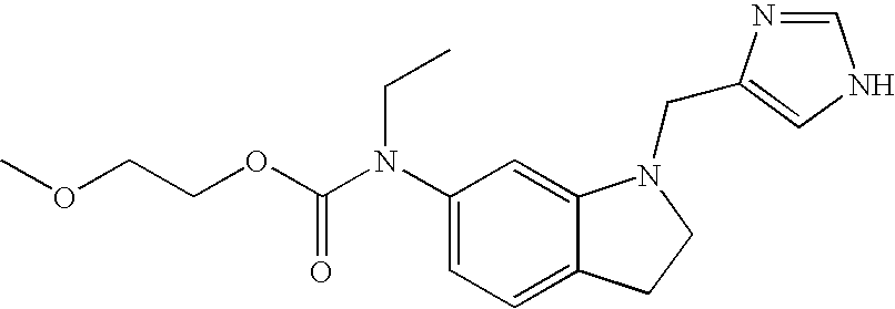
C1(N(C(OCCOC)=O)CC)=CC=C2C(=C1)N(CC1=CNC=N1)CC2
